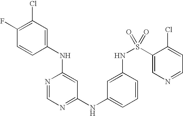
C1(NC2=CC(Cl)=C(F)C=C2)=CC(NC2=CC=CC(NS(C3=CN=CC=C3Cl)(=O)=O)=C2)=NC=N1
